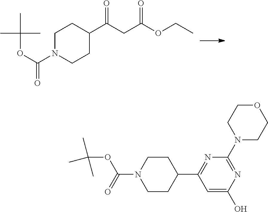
C1N(C(OC(C)(C)C)=O)CCC(C(CC(OCC)=O)=O)C1.N1(C2=NC(O)=CC(C3CCN(C(OC(C)(C)C)=O)CC3)=N2)CCOCC1
